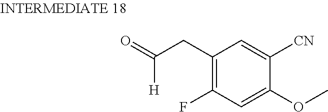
C1(CC([H])=O)=C(F)C=C(OC)C([CN])=C1
